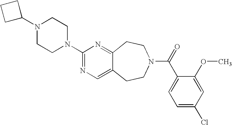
C1C(N2CCN(C3=NC=C4C(=N3)CCN(C(=O)C3=CC=C(Cl)C=C3OC)CC4)CC2)CC1
